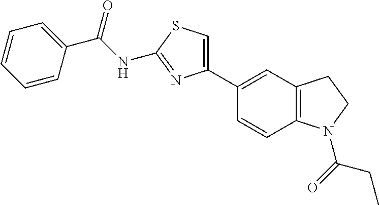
C(NC1=NC(C2=CC3=C(C=C2)N(C(=O)CC)CC3)=CS1)(=O)C1=CC=CC=C1
